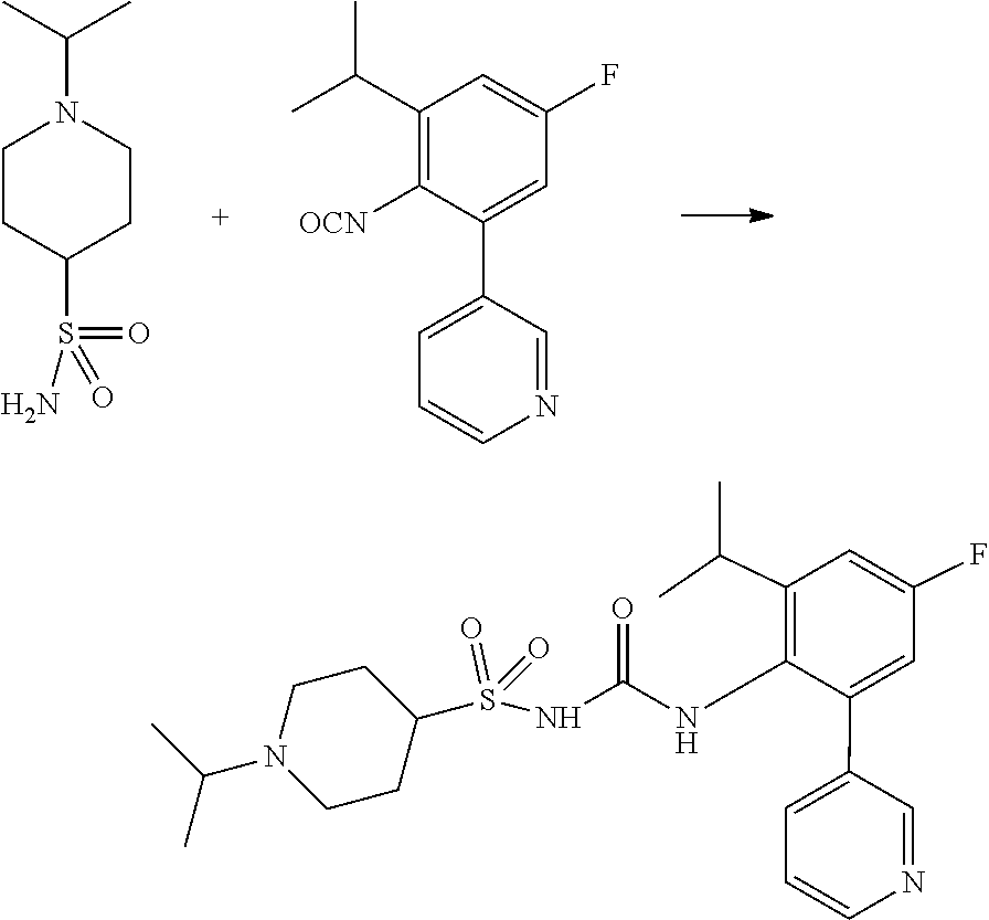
CC(C)N1CCC(S(N)(=O)=O)CC1.C1(C(C)C)=C([OCN])C(C2=CC=CN=C2)=CC(F)=C1.S(=O)(=O)(NC(NC1=C(C(C)C)C=C(F)C=C1C1=CC=CN=C1)=O)C1CCN(C(C)C)CC1
